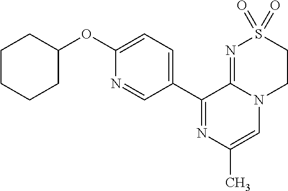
C1(C2=NC(C)=CN3C2=NS(=O)(=O)CC3)=CC=C(OC2CCCCC2)N=C1
